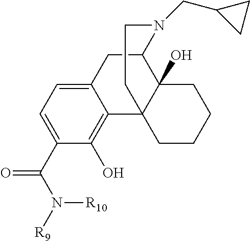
C12=CC=C(C(N([R9])[R10])=O)C(O)=C1C13C(O)(C(C2)N(CC2CC2)CC1)CCCC3
